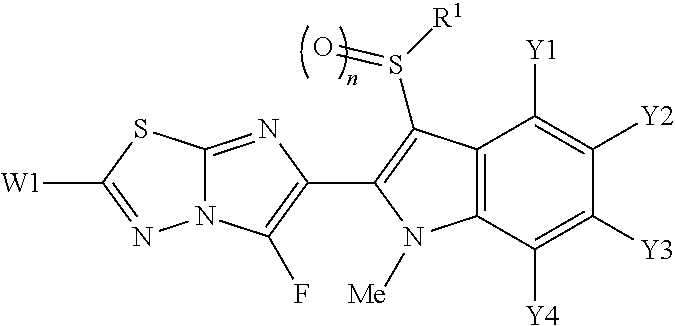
C12=NC(C3=C(S([R1])=O)C4=C(C([Y4])=C([Y3])C([Y2])=C4[Y1])N3[Me])=C(F)N1N=C([W1])S2
